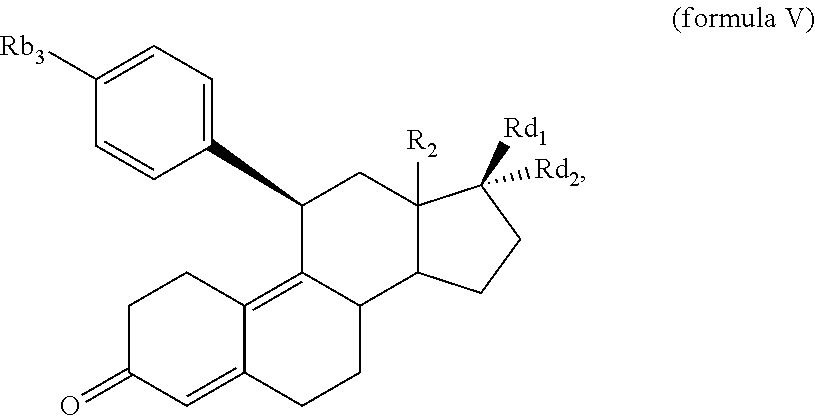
C1C(=O)C=C2C(=C3C(CC2)C2C([R2])(CC3C3=CC=C([Rb3])C=C3)C([Rd1])([Rd2])CC2)C1
